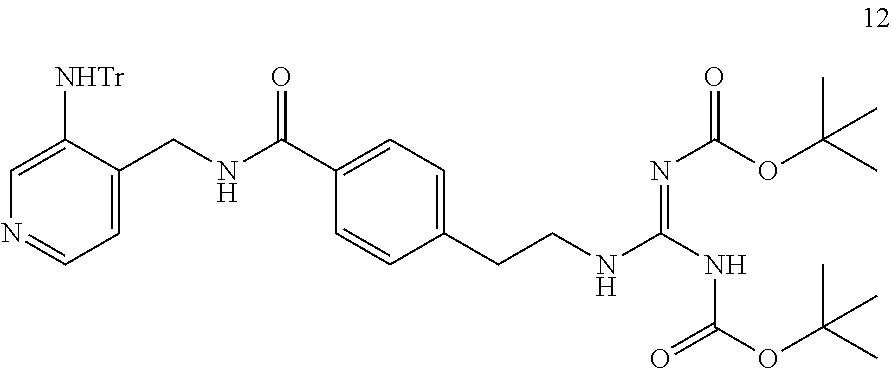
C1=C([NHTr])C(CNC(=O)C2=CC=C(CCNC(=NC(OC(C)(C)C)=O)NC(=O)OC(C)(C)C)C=C2)=CC=N1
